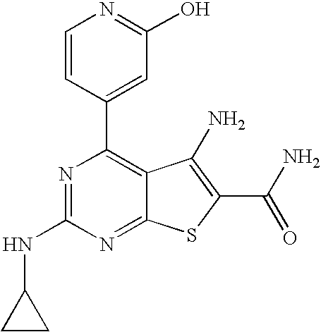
C1(C2=CC(O)=NC=C2)=C2C(=NC(NC3CC3)=N1)SC(C(=O)N)=C2N
